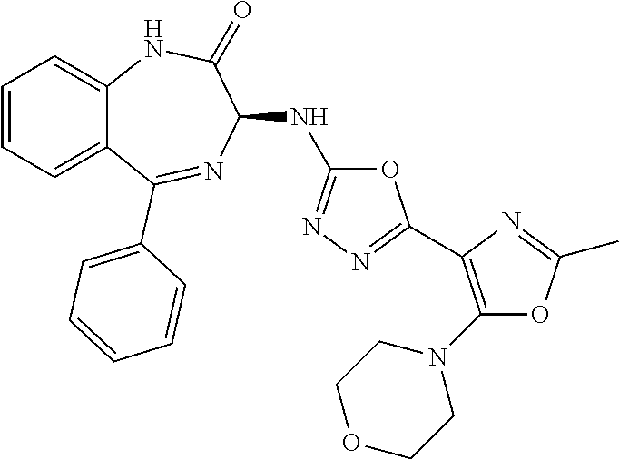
O1C(NC2C(=O)NC3=CC=CC=C3C(C3=CC=CC=C3)=N2)=NN=C1C1=C(N2CCOCC2)OC(C)=N1
